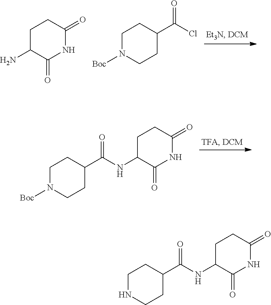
C1C(N)C(=O)NC(=O)C1.C1N([Boc])CCC(C(Cl)=O)C1.C1N([Boc])CCC(C(NC2C(=O)NC(=O)CC2)=O)C1.C1NCCC(C(NC2C(=O)NC(=O)CC2)=O)C1
